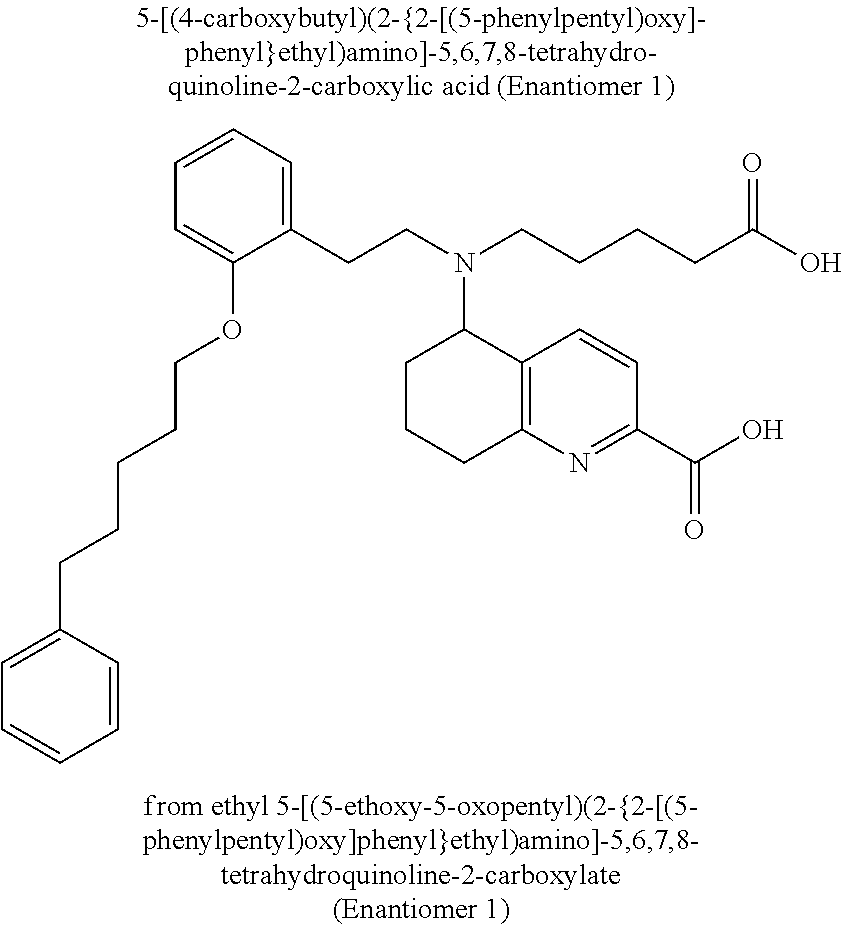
C(COC1=CC=CC=C1CCN(C1CCCC2=C1C=CC(C(O)=O)=N2)CCCCC(O)=O)CCCC1=CC=CC=C1
